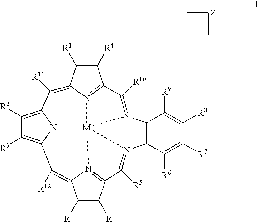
C1([R2])=C2N3C(=C1[R3])C([R12])=C1C([R1])=C([R4])C4=N1[M]315N3=C(C([R4])=C([R1])C3=C2[R11])C([R10])=N1C1=C(N5=C4[R5])C([R6])=C([R7])C([R8])=C1[R9]
